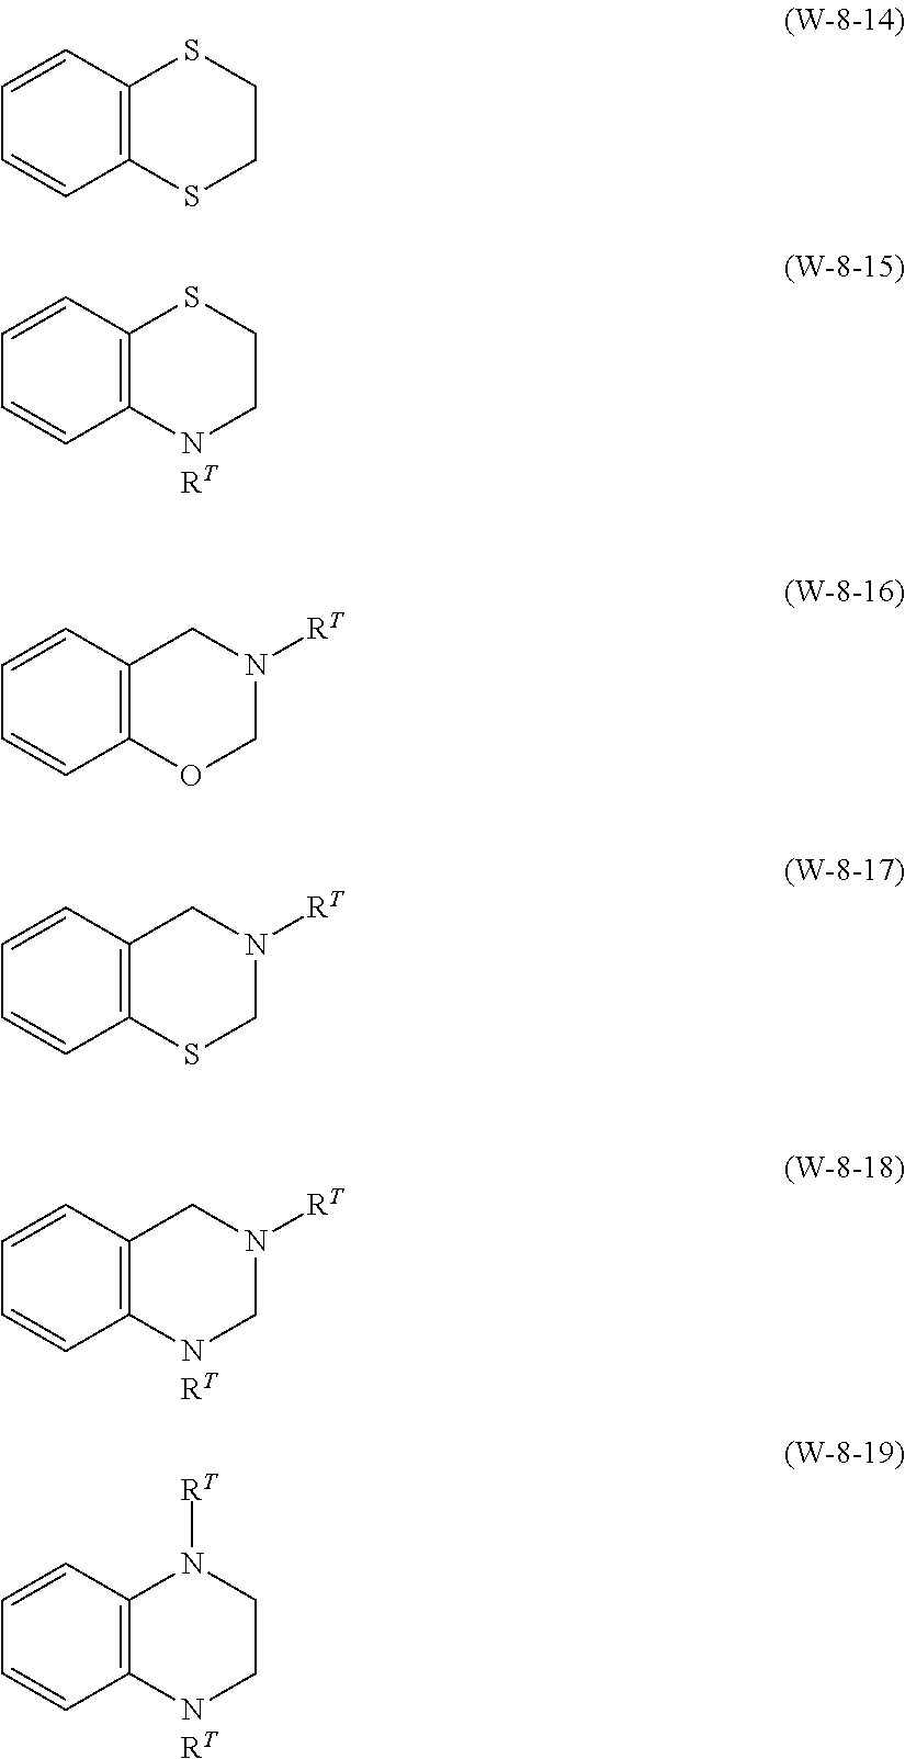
C12=C(C=CC=C1)SCCN2.[RT].C12=C(C=CC=C1)CN([RT])CN2.[RT].C12=C(C=CC=C1)N([RT])CCN2.[RT].C12=C(C=CC=C1)SCCS2.C12=C(C=CC=C1)CN([RT])CO2.C12=C(C=CC=C1)CN([RT])CS2
